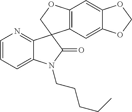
C12=C(C=C3C(=C1)OCO3)C1(CO2)C2=NC=CC=C2N(CCCCC)C1=O
